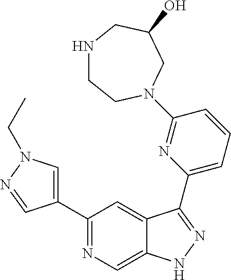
C1(C2=CN(CC)N=C2)=NC=C2C(=C1)C(C1=CC=CC(N3CCNCC(O)C3)=N1)=NN2
